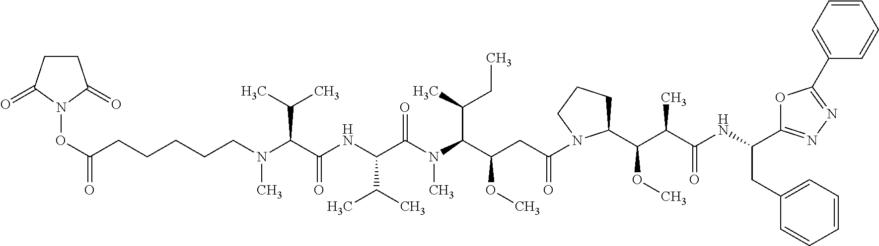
CN(C(C(NC(C(N(C(C(CC(N1C(C(C(C(NC(CC2=CC=CC=C2)C2=NN=C(C3=CC=CC=C3)O2)=O)C)OC)CCC1)=O)OC)C(C)CC)C)=O)C(C)C)=O)C(C)C)CCCCCC(ON1C(=O)CCC1=O)=O
